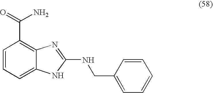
C1=CC=C2C(=C1C(=O)N)N=C(NCC1=CC=CC=C1)N2
